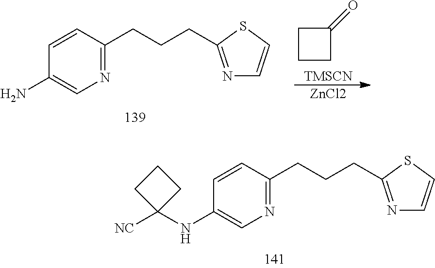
C1CCC1=O.[TMSCN].N1=C(CCCC2=NC=CS2)C=CC(N)=C1.[ZnCl2].N1=C(CCCC2=NC=CS2)C=CC(NC2([NC])CCC2)=C1
